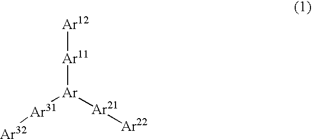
[Ar12][Ar11][Ar]([Ar31][Ar32])[Ar21][Ar22]
